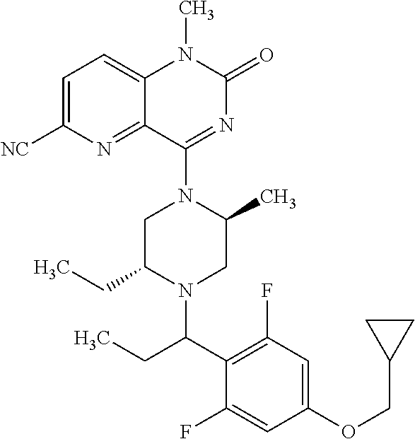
C1C(CC)N(C(C2=C(F)C=C(OCC3CC3)C=C2F)CC)CC(C)N1C1=NC(=O)N(C)C2=CC=C([NC])N=C12
